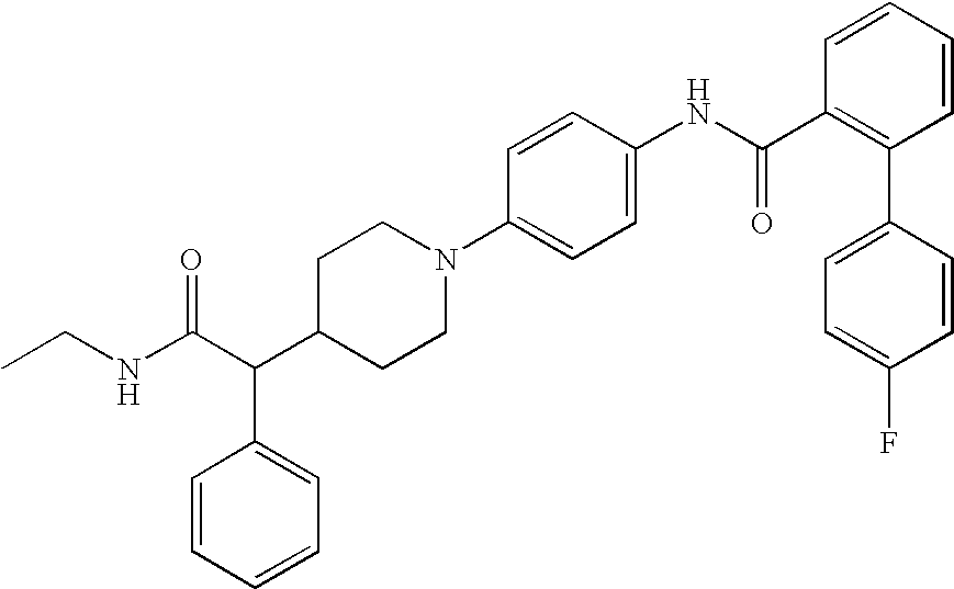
C(C(C1CCN(C2=CC=C(NC(C3=C(C4=CC=C(F)C=C4)C=CC=C3)=O)C=C2)CC1)C1=CC=CC=C1)(NCC)=O
